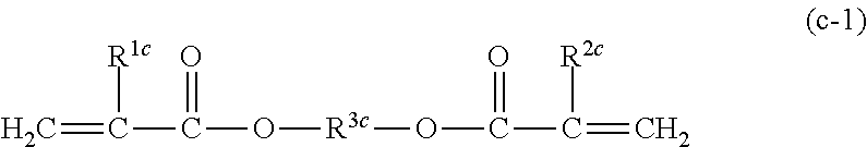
C=C(C(O[R3c]OC(C(=C)[R2c])=O)=O)[R1c]
